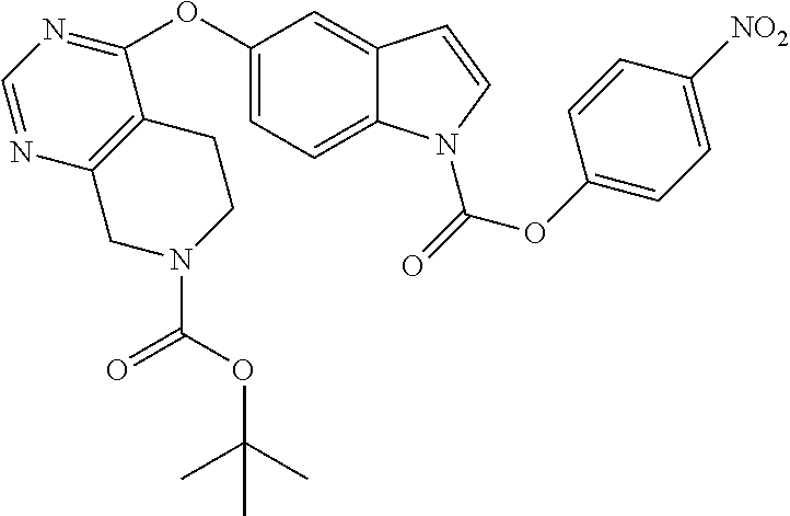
C1(OC2=NC=NC3=C2CCN(C(=O)OC(C)(C)C)C3)=CC=C2C(=C1)C=CN2C(=O)OC1=CC=C([NO2])C=C1
